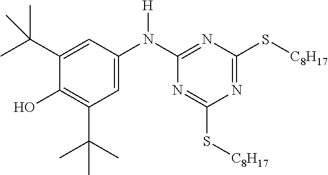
C1=C(N([H])C2=NC(S[C8H17])=NC(S[C8H17])=N2)C=C(C(C)(C)C)C(O)=C1C(C)(C)C
